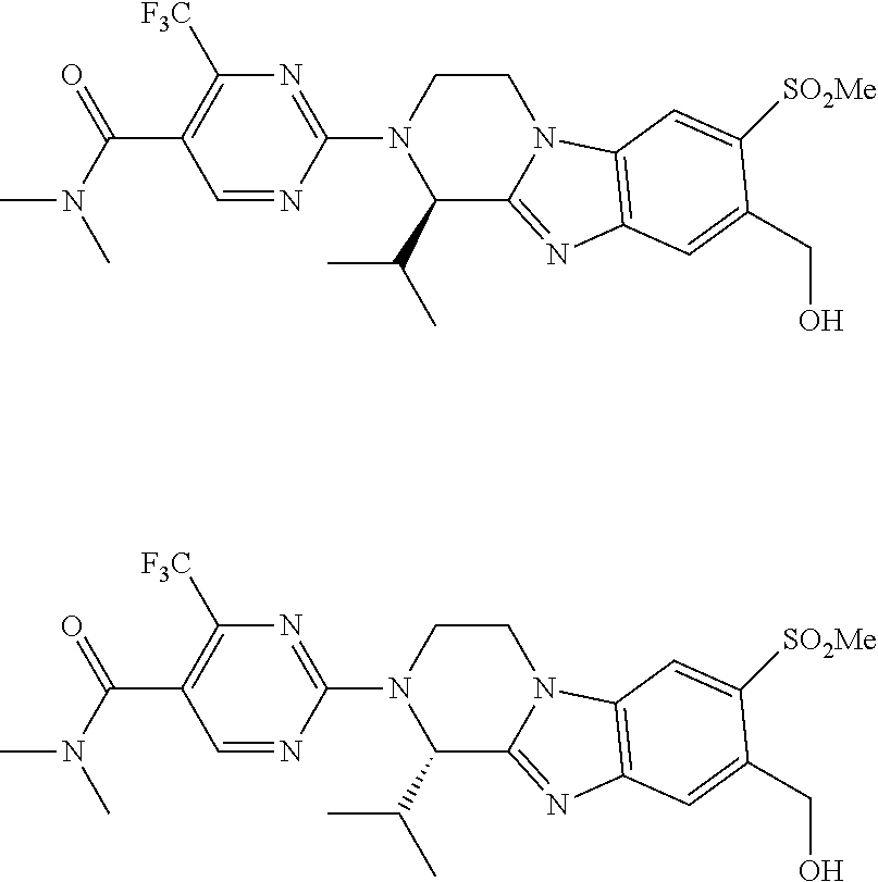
C1=NC(N2C(C(C)C)C3=NC4=C(N3CC2)C=C([SO2Me])C(CO)=C4)=NC([F3C])=C1C(=O)N(C)C.C1=NC(N2C(C(C)C)C3=NC4=C(N3CC2)C=C([SO2Me])C(CO)=C4)=NC([F3C])=C1C(=O)N(C)C
